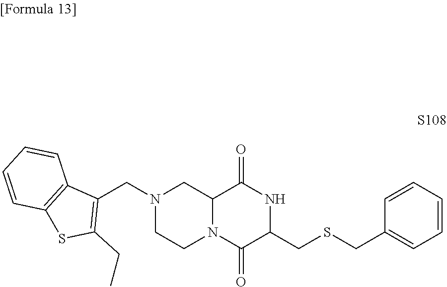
C12N(C(=O)C(CSCC3=CC=CC=C3)NC1=O)CCN(CC1=C(CC)SC3=C1C=CC=C3)C2
